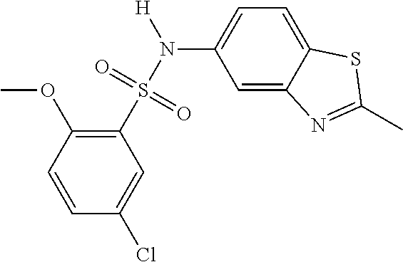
C1=CC(OC)=C(S(=O)(=O)N([H])C2=CC=C3C(=C2)N=C(C)S3)C=C1Cl
